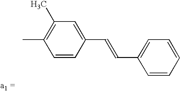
CC1=C(C)C=C(C=CC2=CC=CC=C2)C=C1
